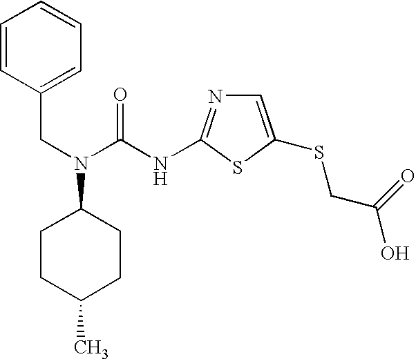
C1(CN(C(NC2=NC=C(SCC(=O)O)S2)=O)C2CCC(C)CC2)=CC=CC=C1
